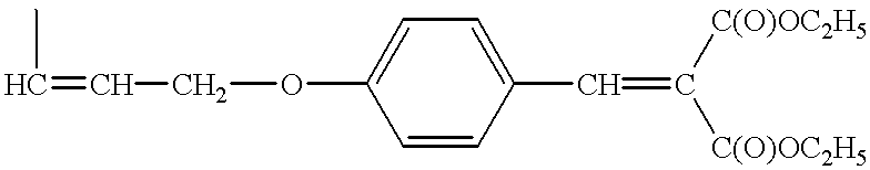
C1=C(OCC=CC)C=CC(C=C([C(O)OC2H5])[C(O)OC2H5])=C1
